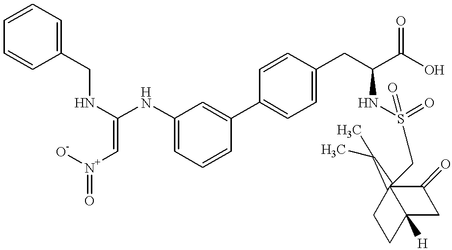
C1=C(NC(=C[N+]([O-])=O)NCC2=CC=CC=C2)C=C(C2=CC=C(CC(C(O)=O)NS(=O)(=O)CC34(C(C)C)C(=O)CC3([H])CC4)C=C2)C=C1
